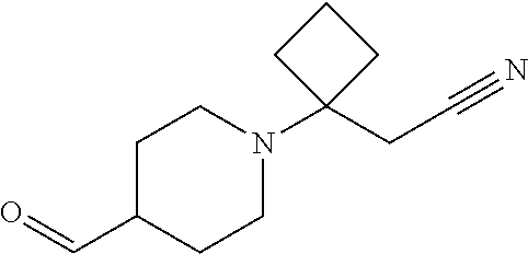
C1CN(C2(CC#N)CCC2)CCC1C=O
